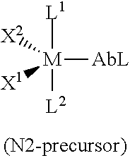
[AbL][M]([L1])([L2])([X1])[X2]
